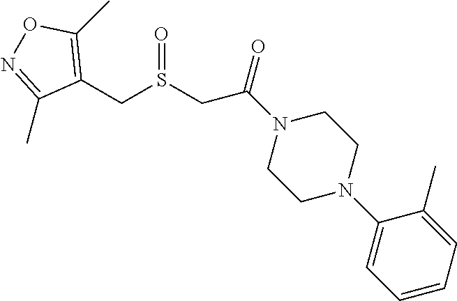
C1(N2CCN(C(CS(CC3=C(C)ON=C3C)=O)=O)CC2)=CC=CC=C1C
